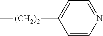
C1=CN=CC=C1[(CH2)2]C
